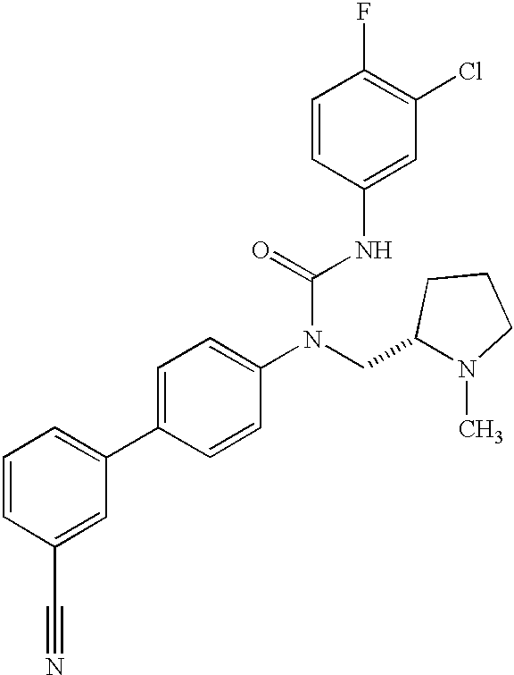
C1=CC(C#N)=CC(C2=CC=C(N(C(NC3=CC(Cl)=C(F)C=C3)=O)CC3N(C)CCC3)C=C2)=C1
